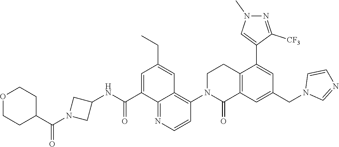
C12=C(C=C(CN3C=NC=C3)C=C1C1=CN(C)N=C1[CF3])C(=O)N(C1=C3C(=NC=C1)C(C(NC1CN(C(=O)C4CCOCC4)C1)=O)=CC(CC)=C3)CC2
